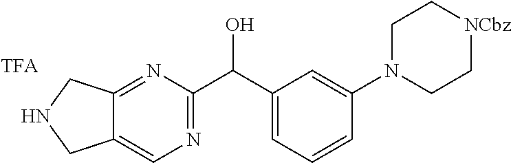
C12=NC(C(C3=CC=CC(N4CC[NCbz]CC4)=C3)O)=NC=C1CNC2.[TFA]
